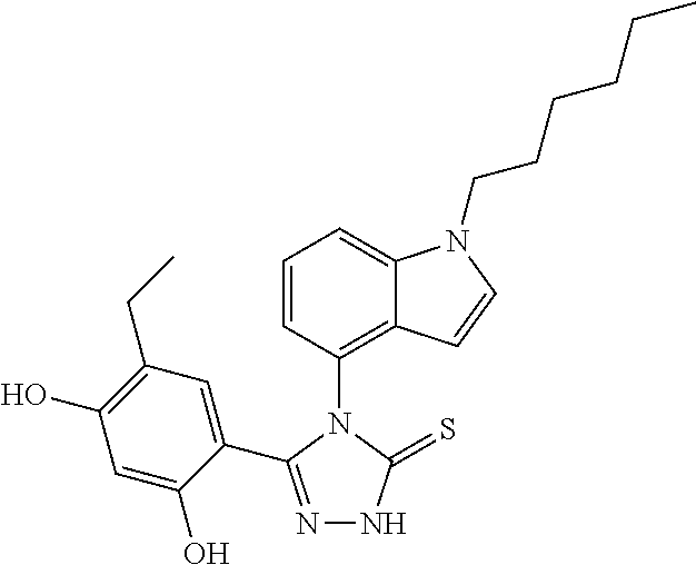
C1(C2=NNC(=S)N2C2=C3C(=CC=C2)N(CCCCCC)C=C3)=CC(CC)=C(O)C=C1O
